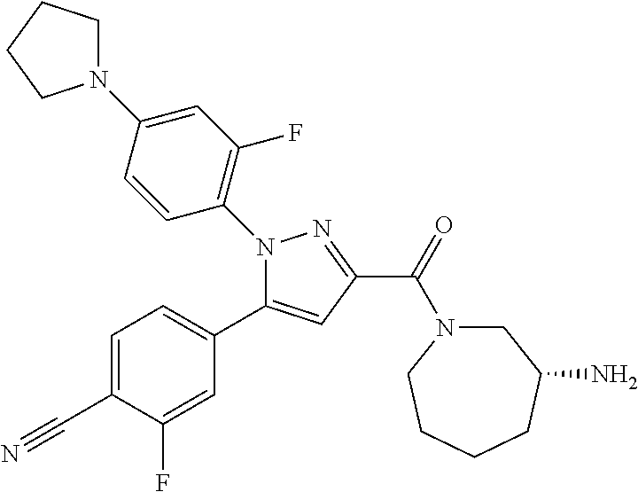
C1=C(C#N)C(F)=CC(C2=CC(C(=O)N3CC(N)CCCC3)=NN2C2=C(F)C=C(N3CCCC3)C=C2)=C1
